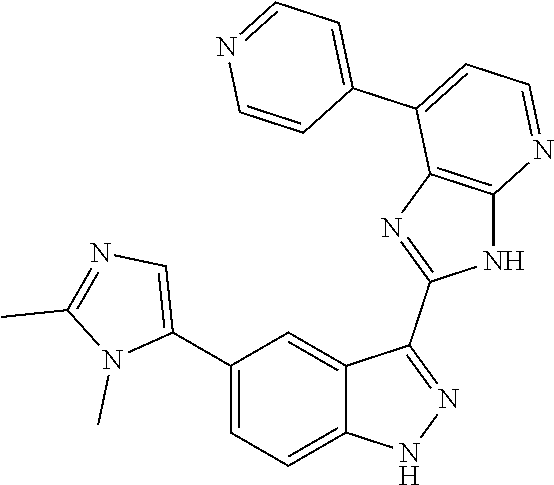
C1(C2=CC=C3C(=C2)C(C2=NC4=C(N2)N=CC=C4C2=CC=NC=C2)=NN3)=CN=C(C)N1C
